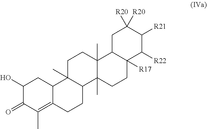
C1(O)C(=O)C(C)=C2C(C1)C1(C)CCC3(C)C(C)(CCC4([R17])C3CC([R20])([R20])C([R21])C4[R22])C1CC2
